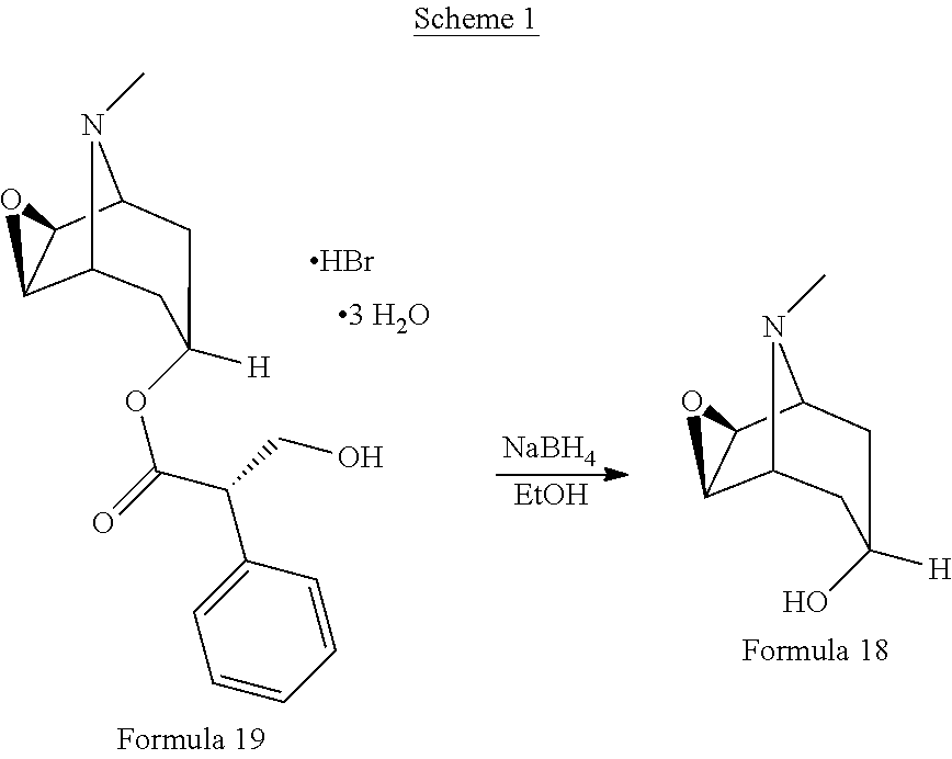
C12C3C(C(N1C)CC([H])(OC(=O)C(CO)C1=CC=CC=C1)C2)O3.Br.[NaBH4].[EtOH].C12C3C(C(N1C)CC([H])(O)C2)O3
